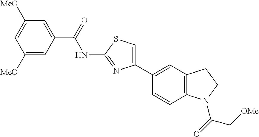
C1(C2=CSC(NC(C3=CC([MeO])=CC([MeO])=C3)=O)=N2)=CC2=C(C=C1)N(C(=O)C[OMe])CC2
